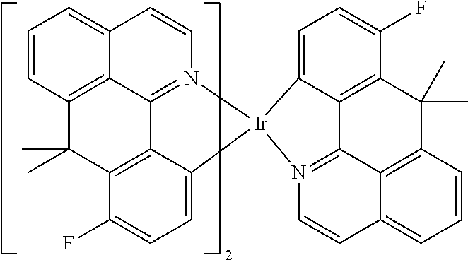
C1=CC2=C3C(=C1)C=CN1=C3C3=C(C(F)=CC=C3[Ir]13N1=C4C5=C(C=CC=C5C=C1)C(C)(C)C1=C4C3=CC=C1F)C2(C)C
